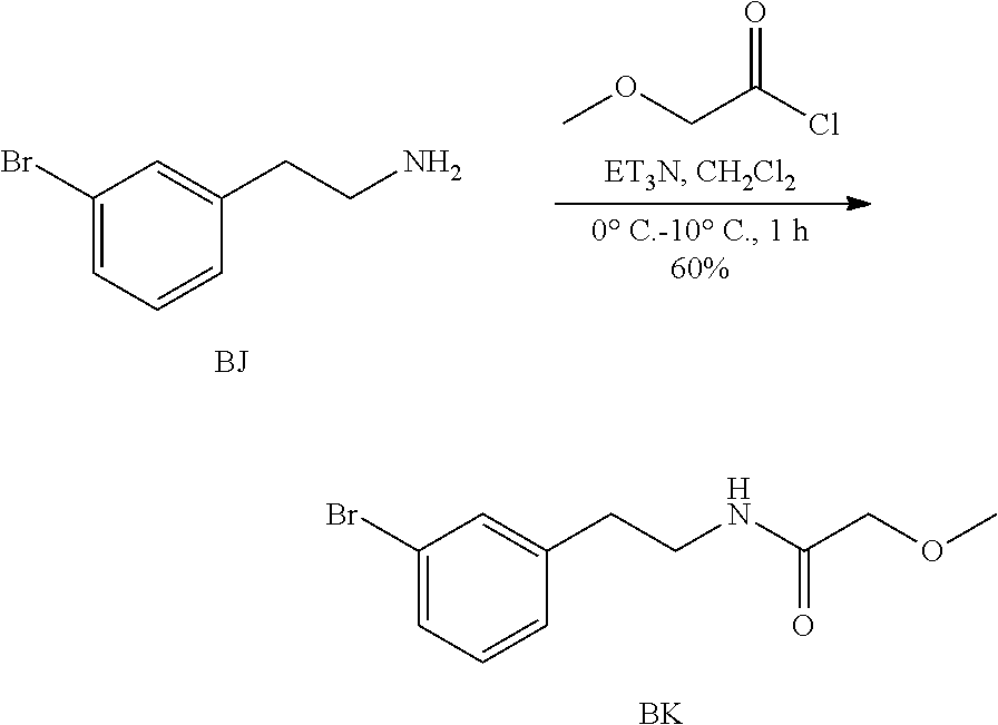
C1(Br)=CC=CC(CCNC(COC)=O)=C1.[BK].C1(Br)=CC=CC(CCN)=C1.COCC(Cl)=O
